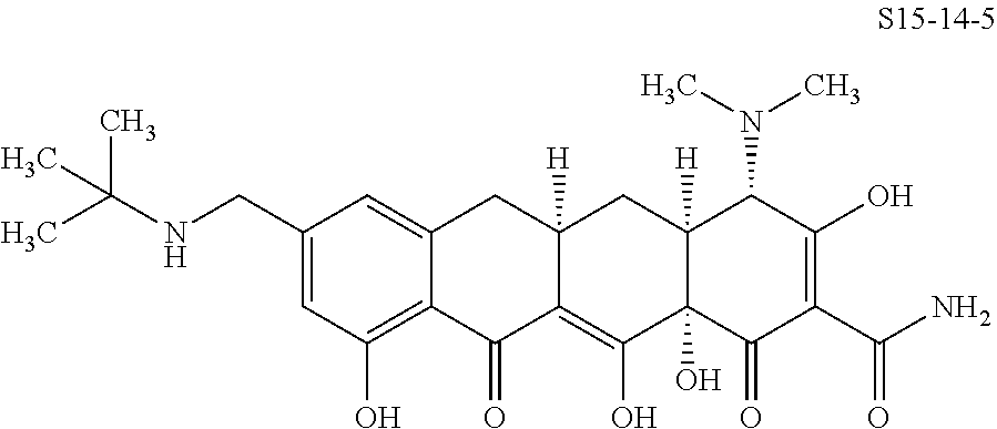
C12=CC(CNC(C)(C)C)=CC(O)=C1C(=O)C1=C(O)C3(O)C([H])(CC1([H])C2)C(N(C)C)C(O)=C(C(N)=O)C3=O
